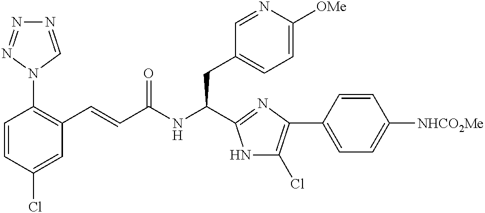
C1=CC(Cl)=CC(C=CC(NC(CC2=CC=C([OMe])N=C2)C2=NC(C3=CC=C([NHCO2Me])C=C3)=C(Cl)N2)=O)=C1N1C=NN=N1
